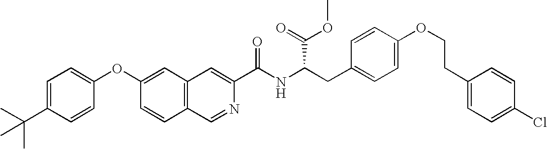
C1=C(C(C)(C)C)C=CC(OC2=CC3=C(C=C2)C=NC(C(NC(CC2=CC=C(OCCC4=CC=C(Cl)C=C4)C=C2)C(OC)=O)=O)=C3)=C1
